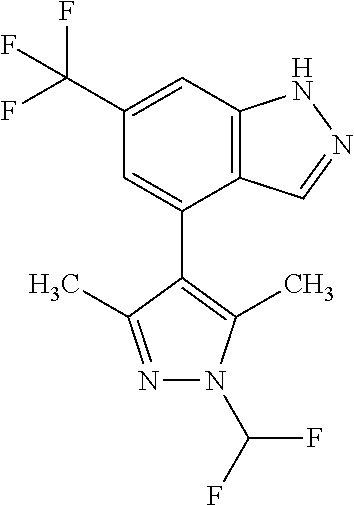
C12=C(C=C(C(F)(F)F)C=C1C1=C(C)N(C(F)F)N=C1C)NN=C2
